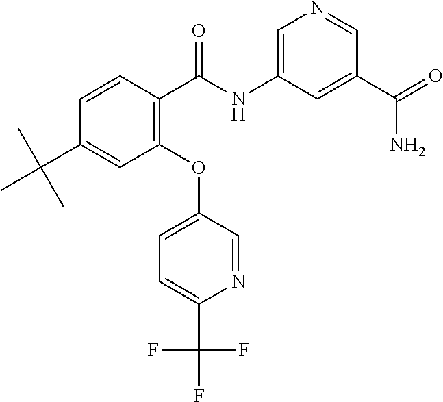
FC(F)(F)C1=CC=C(OC2=C(C(NC3=CN=CC(C(=O)N)=C3)=O)C=CC(C(C)(C)C)=C2)C=N1
